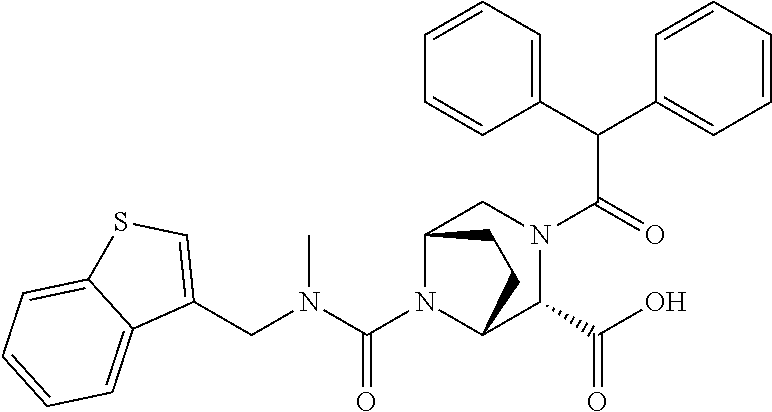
C1(C(C2=CC=CC=C2)C(=O)N2CC3N(C(N(CC4=CSC5=CC=CC=C45)C)=O)C(C2C(O)=O)CC3)=CC=CC=C1
